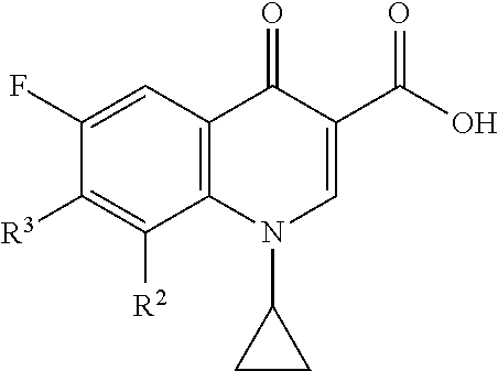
[R3]C1=C([R2])C2=C(C=C1F)C(=O)C(C(O)=O)=CN2C1CC1
